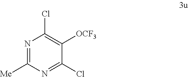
N1=C([Me])N=C(Cl)C([OCF3])=C1Cl
